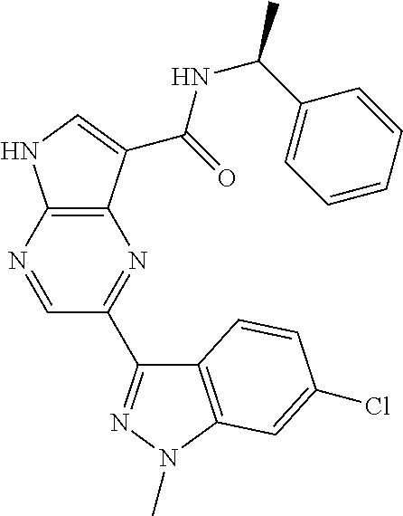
C12=C(N=CC(C3=NN(C)C4=C3C=CC(Cl)=C4)=N1)NC=C2C(=O)NC(C1=CC=CC=C1)C
